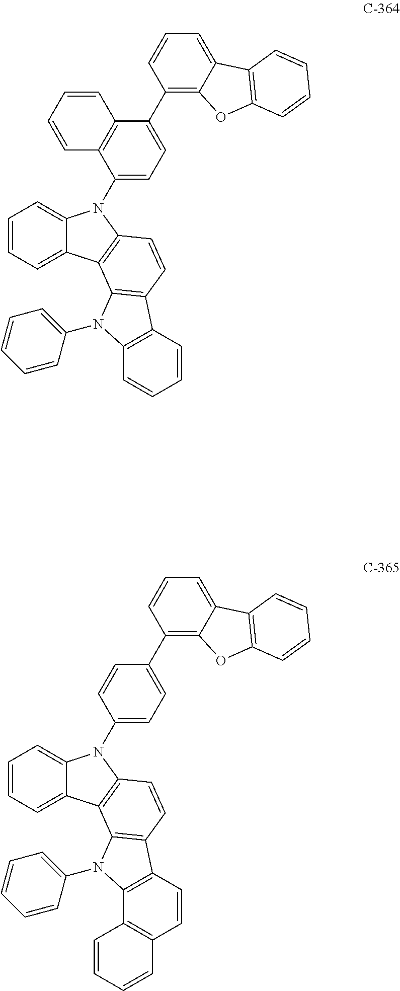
C1(C2=CC=C(N3C4=CC=CC=C4C4=C3C=CC3=C4N(C4=CC=CC=C4)C4=C3C=CC=C4)C3=C2C=CC=C3)=C2C(=CC=C1)C1=C(O2)C=CC=C1.C1(C2=CC=C(N3C4=CC=CC=C4C4=C3C=CC3=C4N(C4=CC=CC=C4)C4=C3C=CC3=C4C=CC=C3)C=C2)=C2C(=CC=C1)C1=C(O2)C=CC=C1
